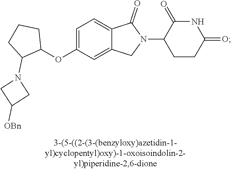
C1=C(OC2CCCC2N2CC([OBn])C2)C=C2C(=C1)C(=O)N(C1CCC(=O)NC1=O)C2
